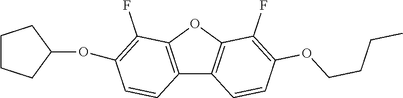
C12=C(OC3=C1C=CC(OCCCC)=C3F)C(F)=C(OC1CCCC1)C=C2
